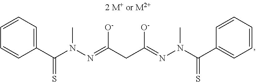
C1=CC=C(C(N(N=C(CC(=NN(C(C2=CC=CC=C2)=S)C)[O-])[O-])C)=S)C=C1
